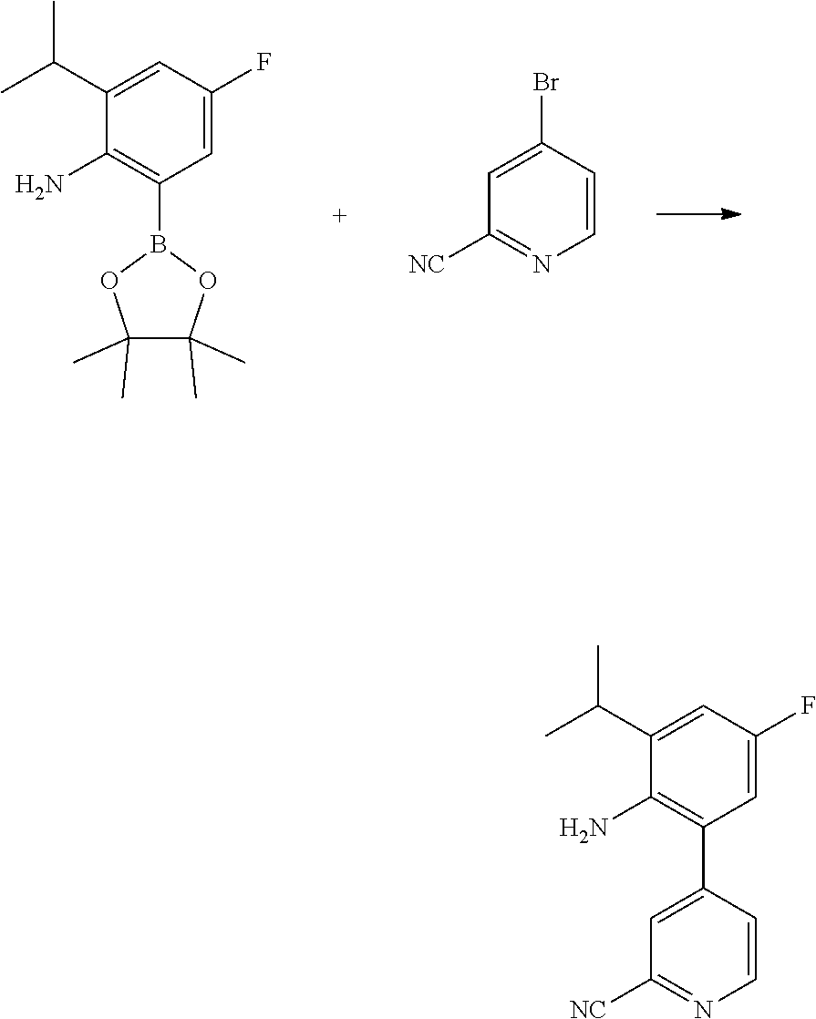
B1(C2=C(N)C(C(C)C)=CC(F)=C2)OC(C)(C)C(C)(C)O1.C1=C(Br)C=CN=C1[NC].C1(C2=C(N)C(C(C)C)=CC(F)=C2)=CC([NC])=NC=C1
